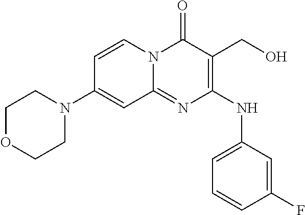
C1=CC(F)=CC(NC2=C(CO)C(=O)N3C(=N2)C=C(N2CCOCC2)C=C3)=C1
